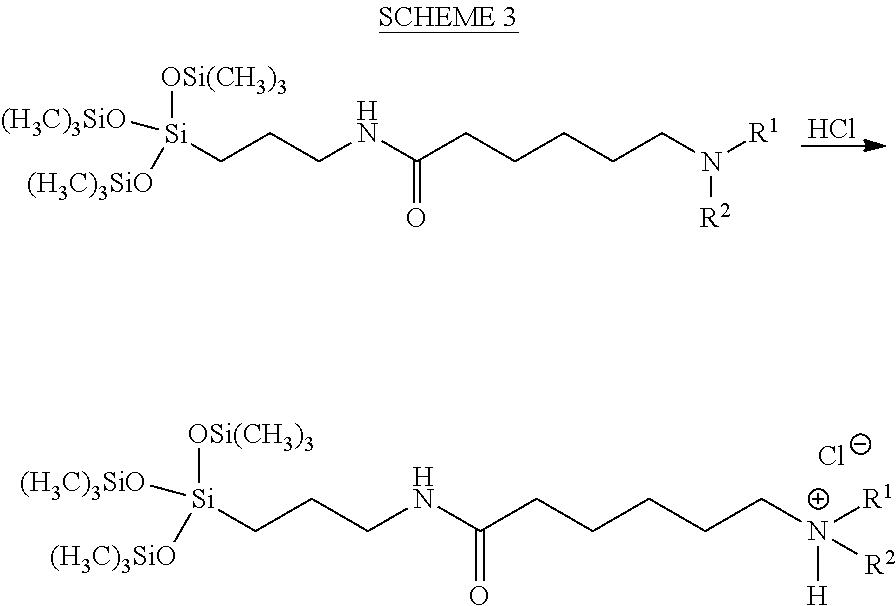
Cl.C(CCNC(CCCCCN([R1])[R2])=O)[Si]([(H3C)3SiO])([OSi(CH3)3])[(H3C)3SiO].C(CCNC(CCCCC[N+]([R1])([R2])[H])=O)[Si]([(H3C)3SiO])([OSi(CH3)3])[(H3C)3SiO].[Cl-]
